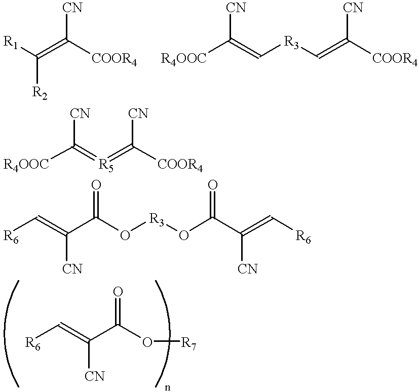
[R1]C([R2])=C([CN])[COOR4].[R4OOC]C([CN])=C[R3]C=C([CN])[COOR4].[CN]C(=[R5]=C([CN])[COOR4])[R4OOC].[R6]C=C([CN])C(O[R3]OC(=O)C([CN])=C[R6])=O.[R6]C=C([CN])C(O[R7])=O
